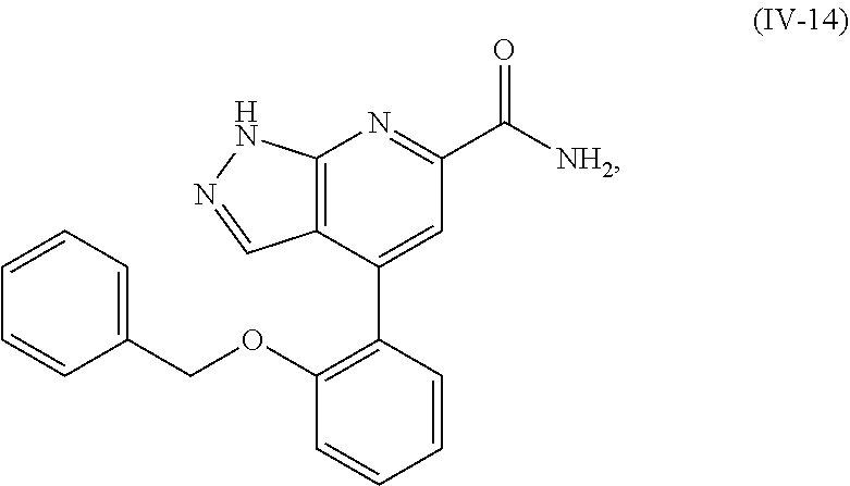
C12=C(C(C3=C(OCC4=CC=CC=C4)C=CC=C3)=CC(C([NH2])=O)=N1)C=NN2
